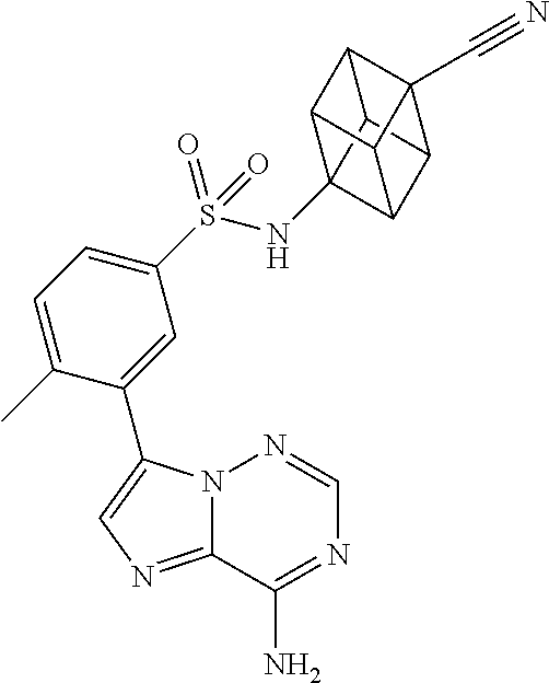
N12C(=NC=C1C1=CC(S(NC34C5C6C3C3C6(C#N)C5C34)(=O)=O)=CC=C1C)C(N)=NC=N2
